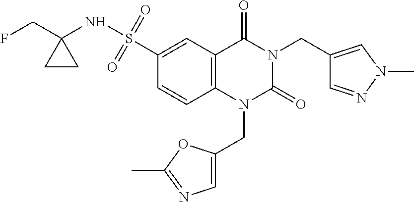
C1(S(=O)(=O)NC2(CF)CC2)=CC2=C(C=C1)N(CC1=CN=C(C)O1)C(=O)N(CC1=CN(C)N=C1)C2=O
